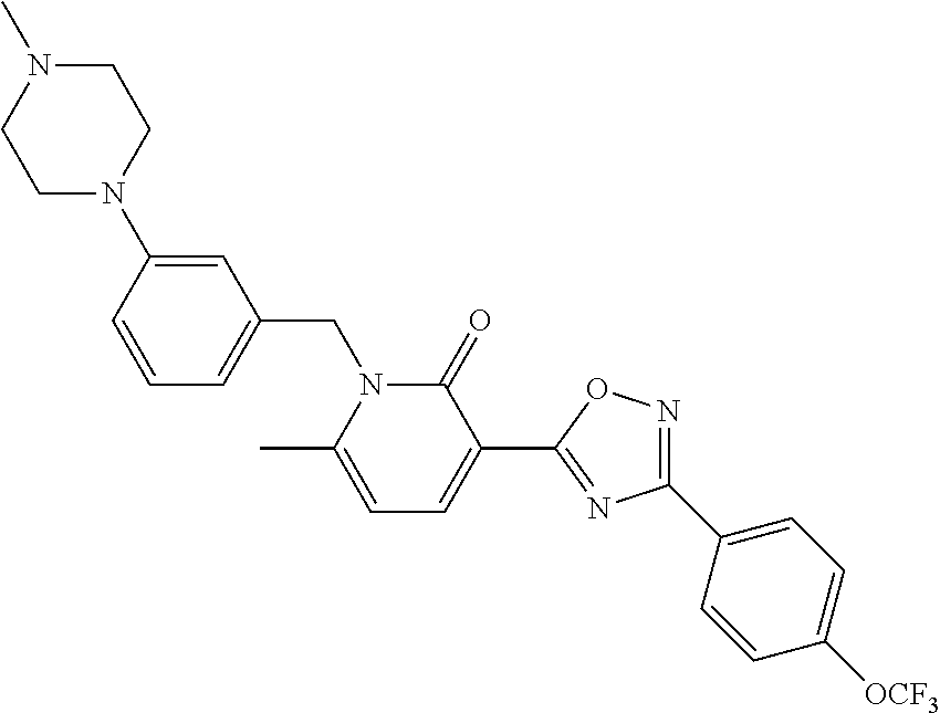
C1(C2=CC=C([OCF3])C=C2)=NOC(C2=CC=C(C)N(CC3=CC=CC(N4CCN(C)CC4)=C3)C2=O)=N1
